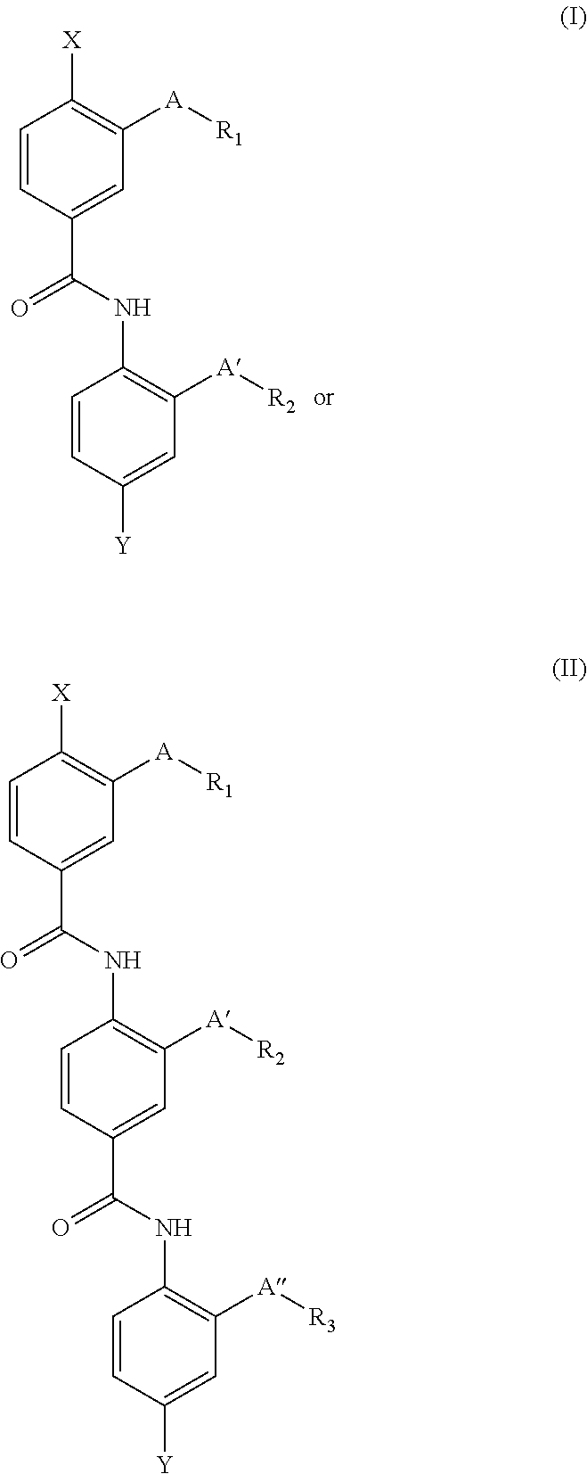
C1=CC(C(NC2=C([A][R2])C=C([Y])C=C2)=O)=CC([A][R1])=C1[X].C1=CC(C(NC2=C([A][R2])C=C(C(=O)NC3=C([A][R3])C=C([Y])C=C3)C=C2)=O)=CC([A][R1])=C1[X]
